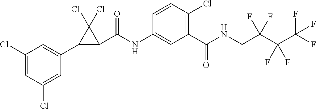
C1(Cl)=CC(Cl)=CC(C2C(C(NC3=CC(C(NCC(C(C(F)(F)F)(F)F)(F)F)=O)=C(Cl)C=C3)=O)C2(Cl)Cl)=C1
